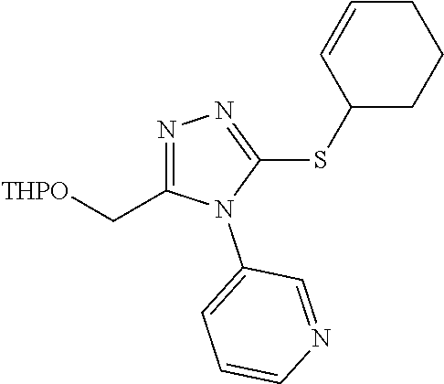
N1=C(C[THPO])N(C2=CC=CN=C2)C(SC2CCCC=C2)=N1
